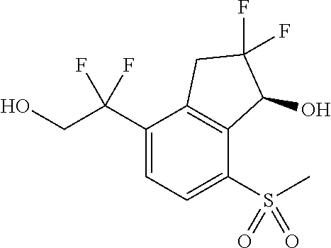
C(C1=CC=C(S(=O)(=O)C)C2=C1CC(F)(F)C2O)(CO)(F)F
